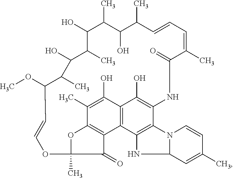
C1(C)=C(O)C2=C3C4=C1OC(C)(C4=O)OC=CC(OC)C(C)C(O)C(C)C(O)C(C)C(O)C(C)C=CC=C(C)C(=O)NC(=C2O)C1=C3NC2N1C=CC(C)=C2
